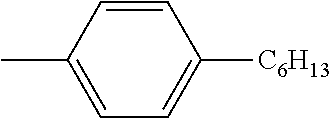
C1=C(C)C=CC([C6H13])=C1
